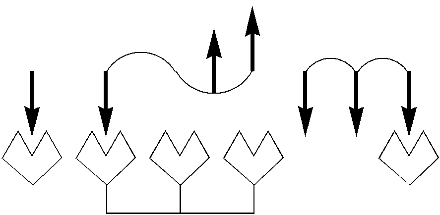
C1CCCCC1.C1CCCCC1.C1CCCC(CC(C2CCCCC2)CC2CCCCC2)C1
